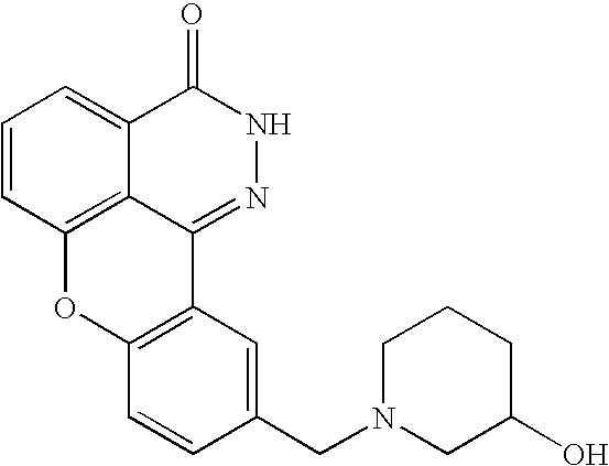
C1=CC2=C3C(=C1)C(=O)NN=C3C1=C(O2)C=CC(CN2CC(O)CCC2)=C1
